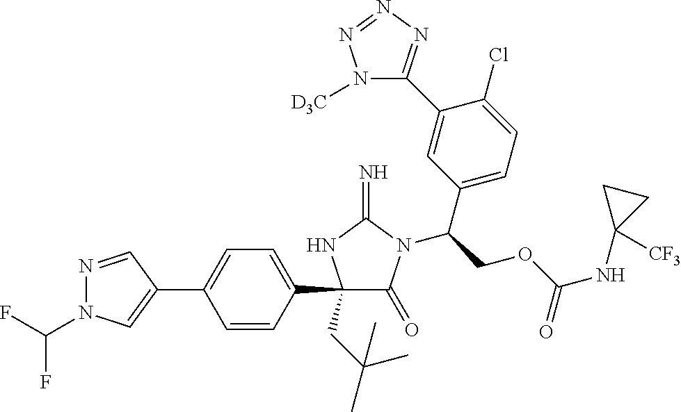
C1(C2=CC=C(C3(CC(C)(C)C)C(=O)N(C(COC(NC4([CF3])CC4)=O)C4=CC=C(Cl)C(C5=NN=NN5[D3C])=C4)C(=N)N3)C=C2)=CN(C(F)F)N=C1
